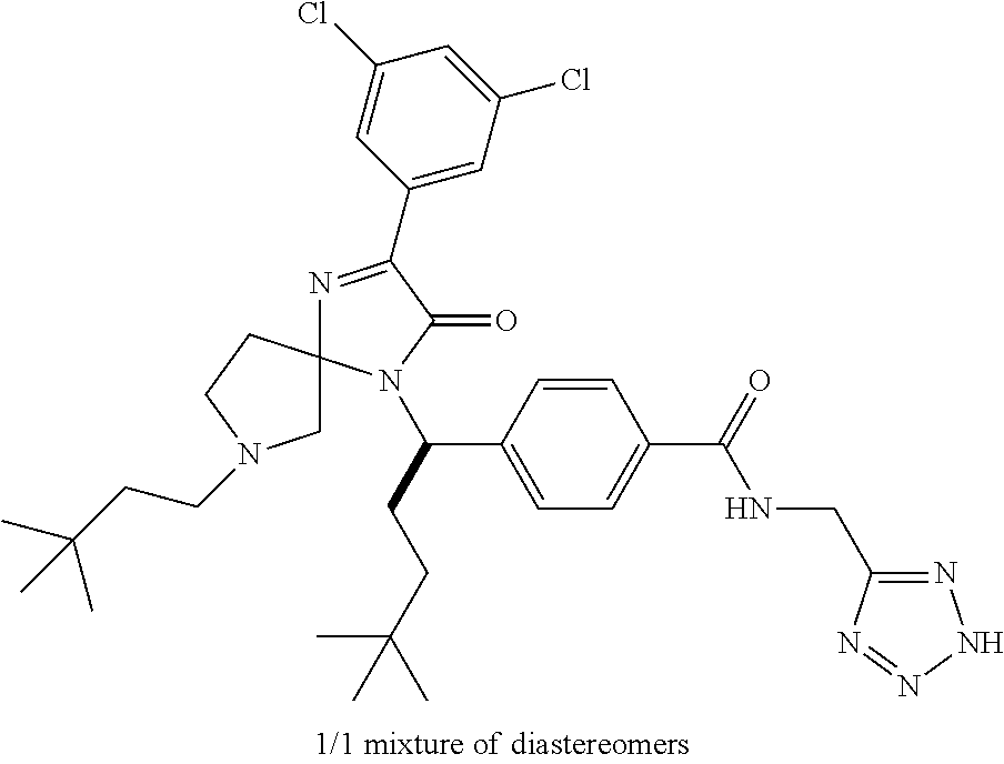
C1(Cl)=CC(C2=NC3(N(C(CCC(C)(C)C)C4=CC=C(C(=O)NCC5=NNN=N5)C=C4)C2=O)CN(CCC(C)(C)C)CC3)=CC(Cl)=C1
